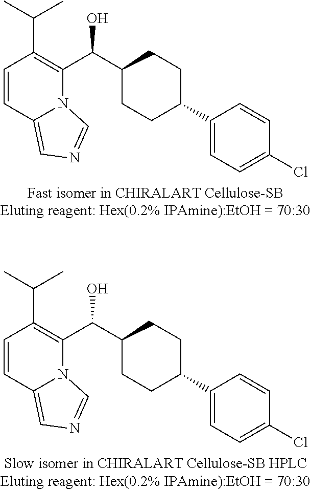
C1=CC2=CN=CN2C(C(C2CCC(C3=CC=C(Cl)C=C3)CC2)O)=C1C(C)C.C1=CC2=CN=CN2C(C(C2CCC(C3=CC=C(Cl)C=C3)CC2)O)=C1C(C)C
